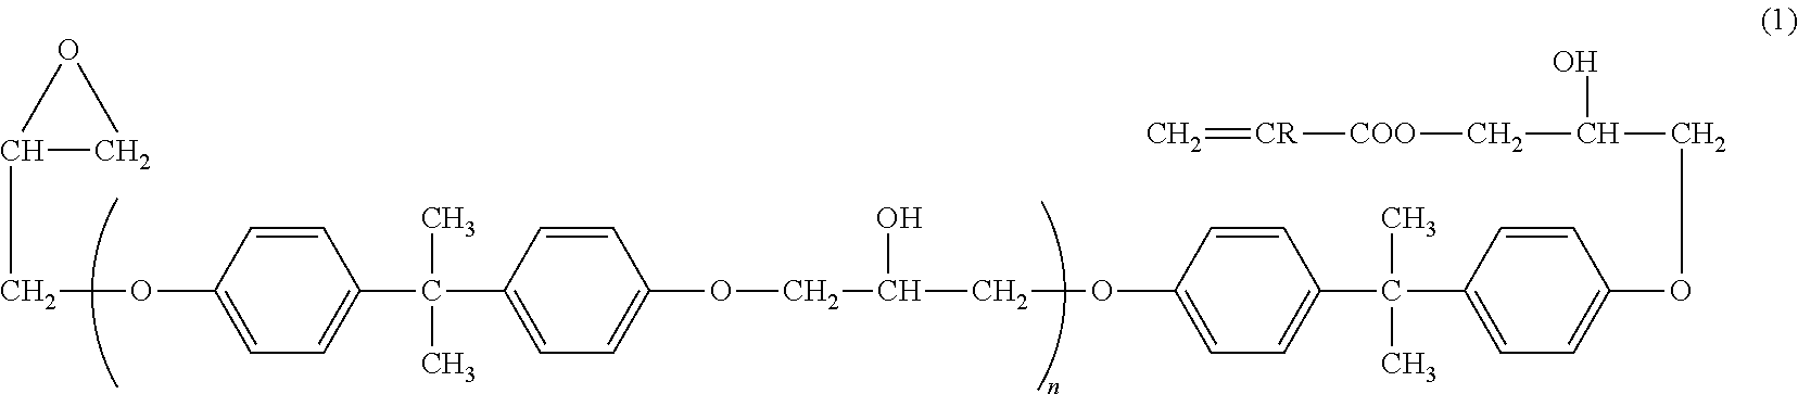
C1=CC(OCC2CO2)=CC=C1C(C1=CC=C(OCC(COC2=CC=C(C(C3=CC=C(OCC(C[COO][CR]=C)O)C=C3)(C)C)C=C2)O)C=C1)(C)C
